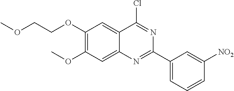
C1(OCCOC)=C(OC)C=C2C(=C1)C(Cl)=NC(C1=CC=CC([NO2])=C1)=N2
